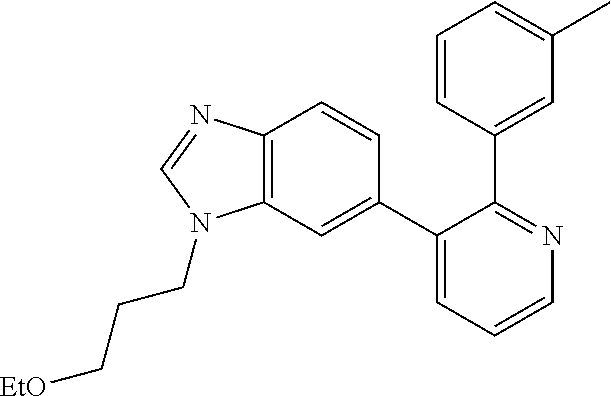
C12=C(C=C(C3=CC=CN=C3C3=CC(C)=CC=C3)C=C1)N(CCC[EtO])C=N2
